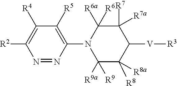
N1=NC(N2C([R6a])([R6])C([R7a])([R7])C([V][R3])C([R8])([R8a])C2([R9a])[R9])=C([R5])C([R4])=C1[R2]
